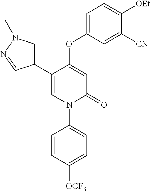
C1=C(OC2=CC=C([OEt])C([CN])=C2)C(C2=CN(C)N=C2)=CN(C2=CC=C([OCF3])C=C2)C1=O
